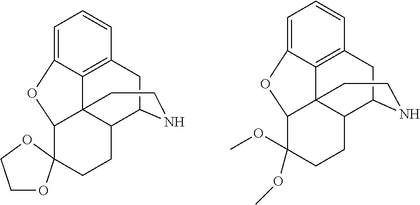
C1=C2C3=C(C=C1)CC1C4C3(C(O2)C2(CC4)OCCO2)CCN1.C1=C2C3=C(C=C1)CC1C4C3(C(O2)C(OC)(OC)CC4)CCN1
